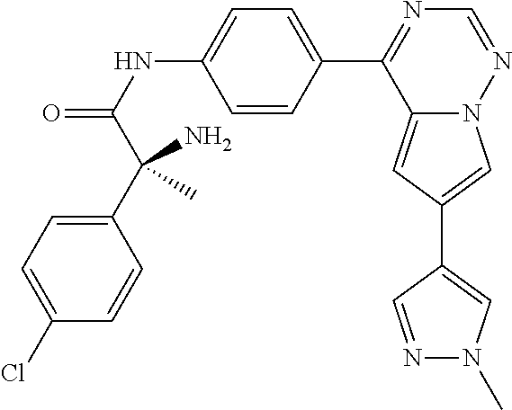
C12=CC(C3=CN(C)N=C3)=CN1N=CN=C2C1=CC=C(NC(=O)C(C2=CC=C(Cl)C=C2)(N)C)C=C1
